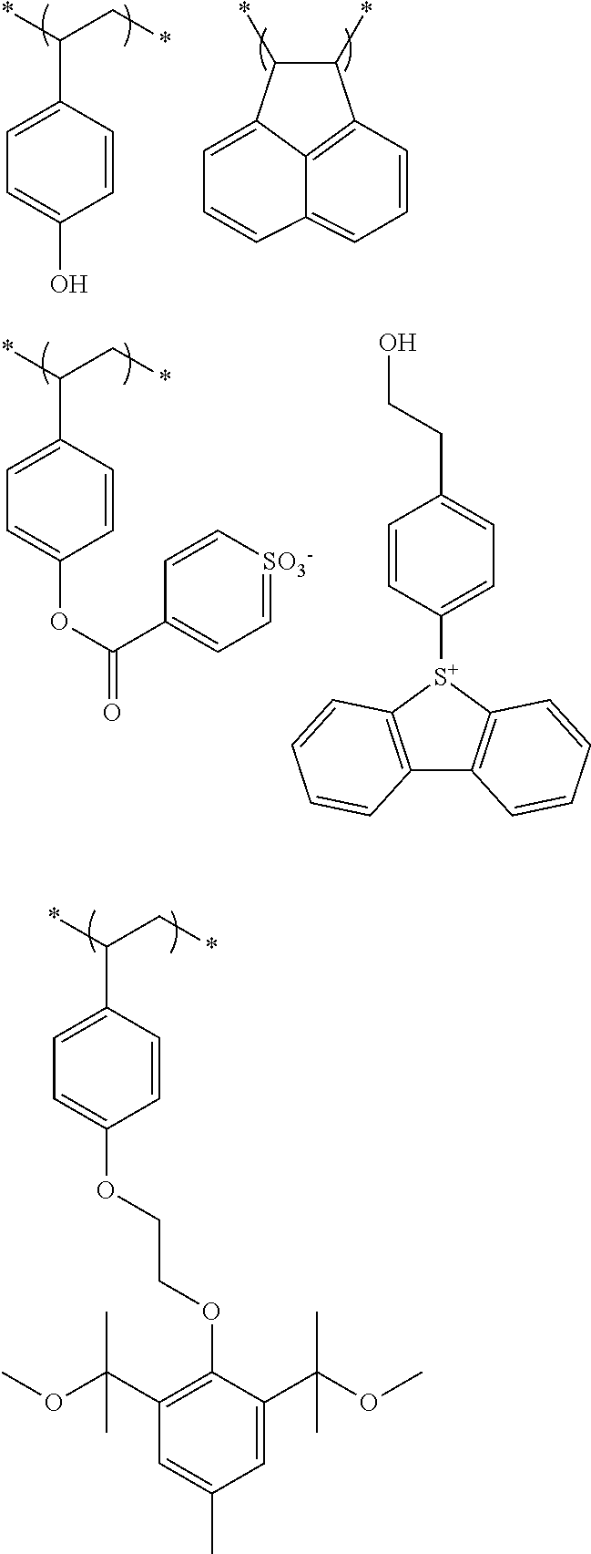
C1=CC(C(*)C*)=CC=C1OCCOC1=C(C(OC)(C)C)C=C(C)C=C1C(OC)(C)C.C1=CC(C(*)C*)=CC=C1O.C1(*)C(*)C2=CC=CC3=CC=CC1=C23.C1=CC(C(*)C*)=CC=C1OC(C1=CC=[SO3-]C=C1)=O.C12=C([S+](C3=CC=C(CCO)C=C3)C3=C1C=CC=C3)C=CC=C2
